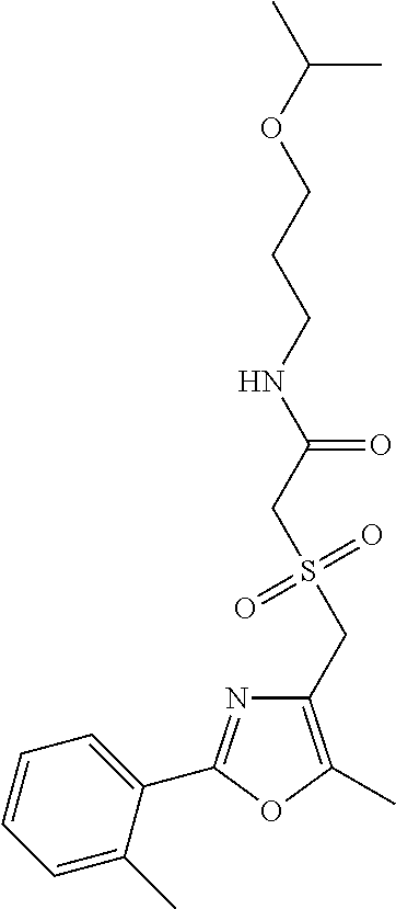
C1=CC=C(C)C(C2=NC(CS(CC(NCCCOC(C)C)=O)(=O)=O)=C(C)O2)=C1
